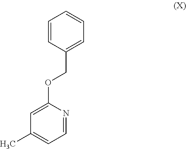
C1=CC(COC2=CC(C)=CC=N2)=CC=C1
